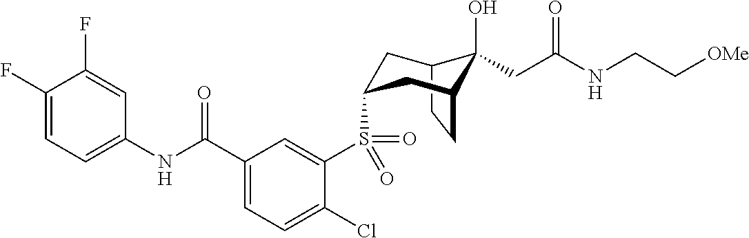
C1(F)=CC=C(NC(C2=CC=C(Cl)C(S(=O)(=O)C3CC4C(O)(CC(NCC[OMe])=O)C(CC4)C3)=C2)=O)C=C1F
